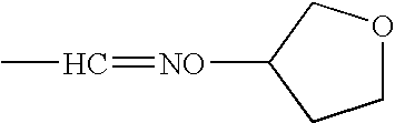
C1OCC([NO]=CC)C1
